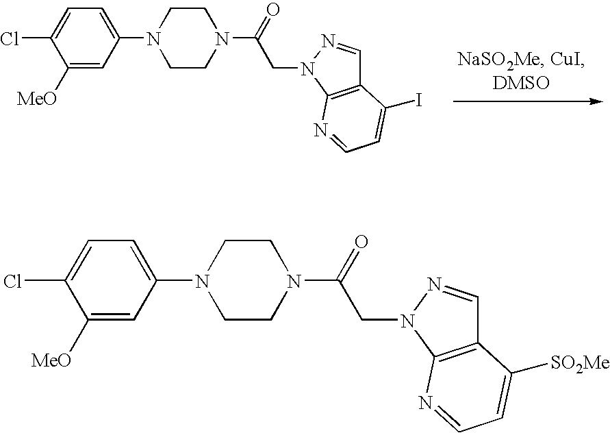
ClC1=CC=C(N2CCN(C(=O)CN3C4=C(C=N3)C(I)=CC=N4)CC2)C=C1[MeO].ClC1=CC=C(N2CCN(C(=O)CN3C4=C(C=N3)C([SO2Me])=CC=N4)CC2)C=C1[MeO]
